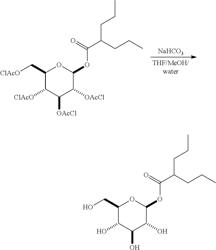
C1(C[ClAcO])C([ClAcO])C([OAcCl])C([OAcCl])C(OC(C(CCC)CCC)=O)O1.[NaHCO3].C1(CO)C(O)C(O)C(O)C(OC(C(CCC)CCC)=O)O1
